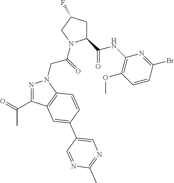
C1(C(NC2=C(OC)C=CC(Br)=N2)=O)CC(F)CN1C(CN1N=C(C(=O)C)C2=C1C=CC(C1=CN=C(C)N=C1)=C2)=O
